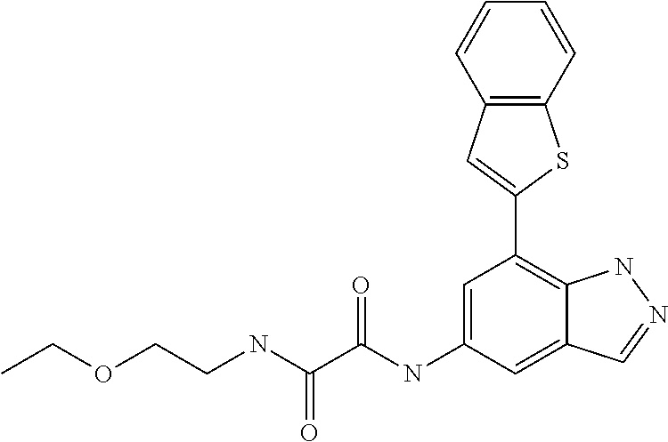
C(NC(=O)C(=O)NC1=CC(C2=CC3=C(S2)C=CC=C3)=C2C(=C1)C=NN2)COCC
